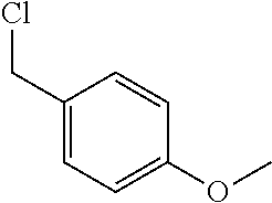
C1(CCl)=CC=C(OC)C=C1
